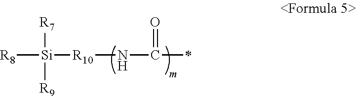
[R8][Si]([R9])([R7])[R10]NC(=O)*
